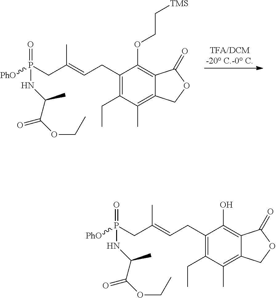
C1(CC)=C(CC=C(CP([PhO])(=O)NC(C(OCC)=O)C)C)C(OCC[TMS])=C2C(=C1C)COC2=O.C1(CC)=C(CC=C(CP([PhO])(=O)NC(C(OCC)=O)C)C)C(O)=C2C(=C1C)COC2=O
